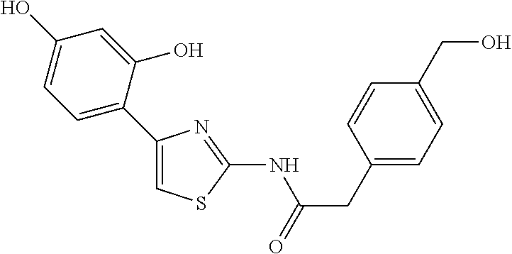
C1(C2=CC=C(O)C=C2O)=CSC(NC(=O)CC2=CC=C(CO)C=C2)=N1
